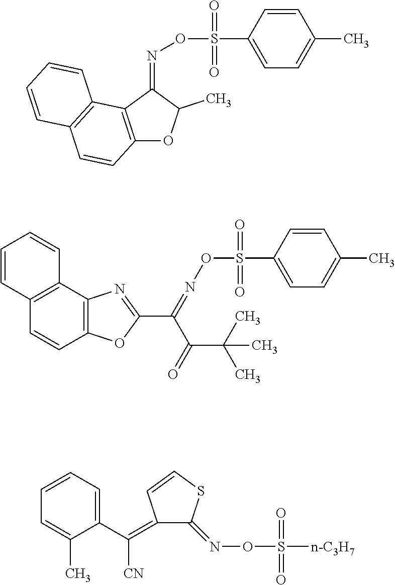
C1=CC(S(ON=C2C3=C(OC2C)C=CC2=C3C=CC=C2)(=O)=O)=CC=C1C.C1=CC(S(ON=C(C(=O)C(C)(C)C)C2=NC3=C(O2)C=CC2=C3C=CC=C2)(=O)=O)=CC=C1C.C1=CC=C(C(=C2C(=NOS([n-C3H7])(=O)=O)SC=C2)[CN])C(C)=C1
